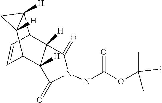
C1=CC2C3([H])C([H])(C1C1([H])C2([H])C(=O)N(NC(OC(C)(C)C)=O)C1=O)C3
